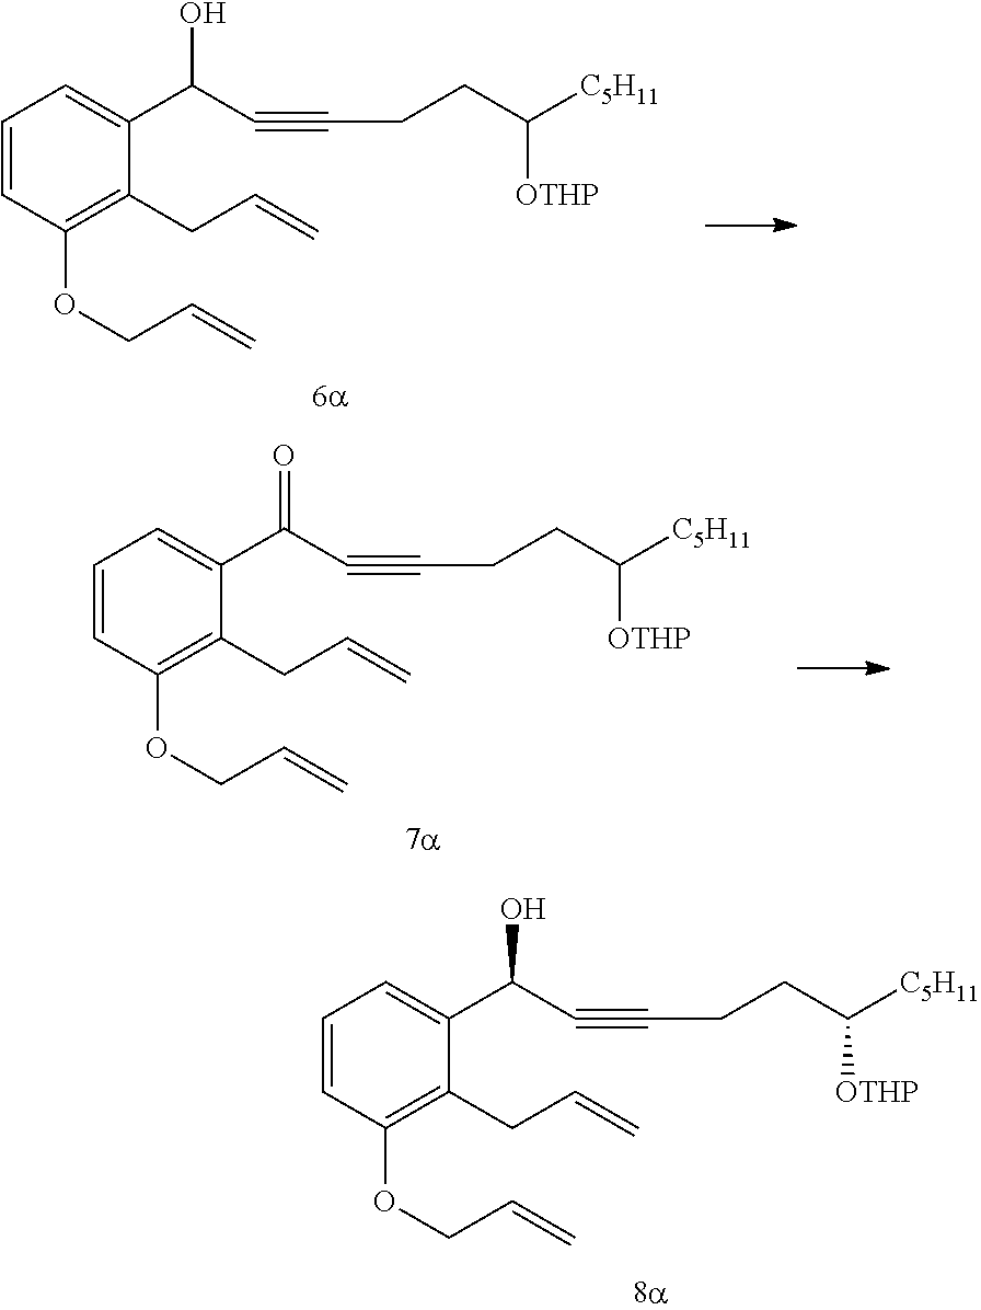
C1=CC(OCC=C)=C(CC=C)C(C(C#CCCC([C5H11])[OTHP])O)=C1.C1=CC(OCC=C)=C(CC=C)C(C(C#CCCC([C5H11])[OTHP])O)=C1.C1=CC(OCC=C)=C(CC=C)C(C(C#CCCC([C5H11])[OTHP])=O)=C1
